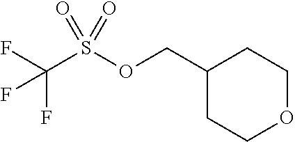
C1(COS(C(F)(F)F)(=O)=O)CCOCC1
